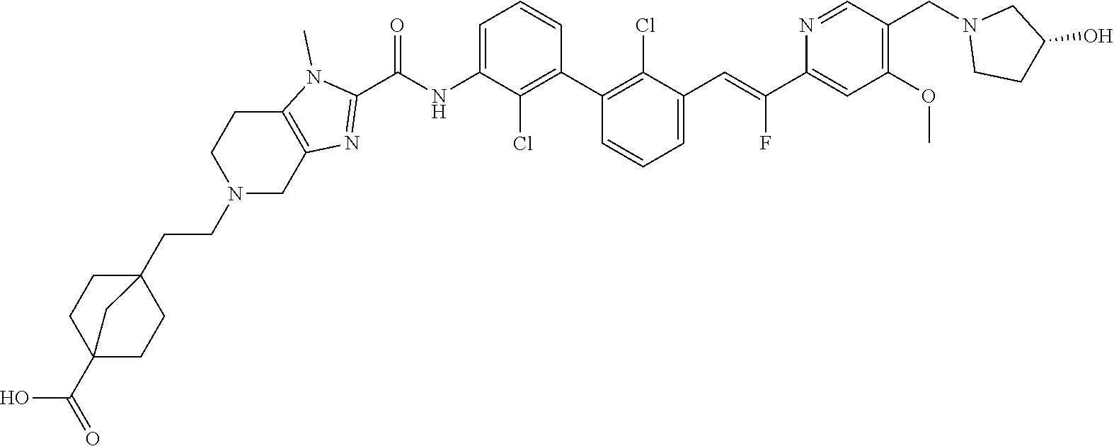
C1(C2=C(Cl)C(C=C(C3=CC(OC)=C(CN4CCC(O)C4)C=N3)F)=CC=C2)=C(Cl)C(NC(C2=NC3=C(N2C)CCN(CCC24CCC(C(O)=O)(CC2)C4)C3)=O)=CC=C1
